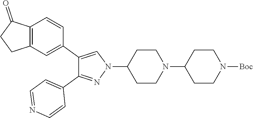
N1(C2CCN(C3CCN([Boc])CC3)CC2)N=C(C2=CC=NC=C2)C(C2=CC3=C(C=C2)C(=O)CC3)=C1
